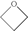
C1COC1
